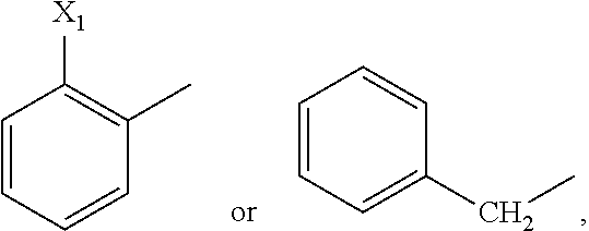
C1=CC=CC(C)=C1[X1].C1=CC=C(CC)C=C1
